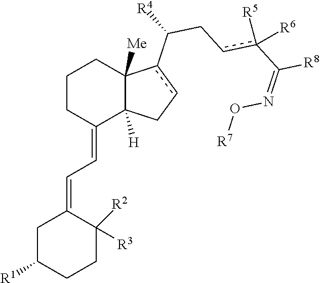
C1CC(=CC=C2CC([R1])CCC2([R2])[R3])C2([H])C([Me])(C1)c(C([R4])Ccc(C([R8])=NO[R7])([R5])[R6])cC2
